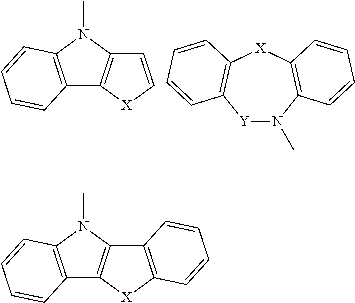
C12=C(N(C)C3=C1[X]C=C3)C=CC=C2.[Y]1N(C)C2=C([X]C3=C1C=CC=C3)C=CC=C2.C12=C(N(C)C3=C1[X]C1=C3C=CC=C1)C=CC=C2
